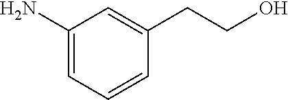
C1(N)=CC=CC(CCO)=C1
